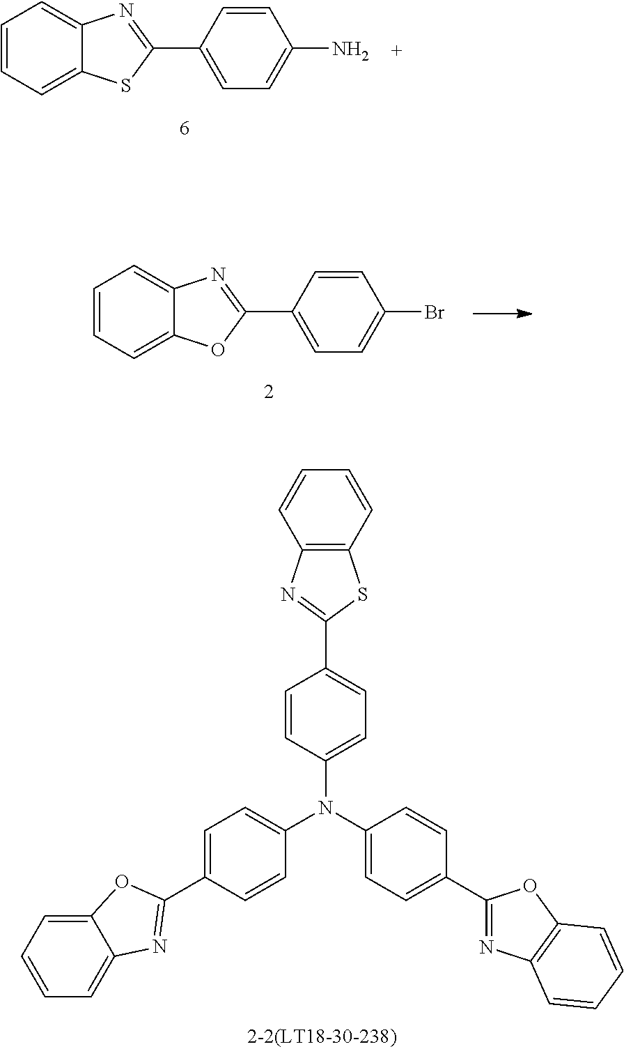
C1=C(C2=NC3=CC=CC=C3S2)C=CC(N)=C1.C1=C(C2=NC3=CC=CC=C3O2)C=CC(Br)=C1.C1=CC=C2C(=C1)N=C(C1=CC=C(N(C3=CC=C(C4=NC5=C(S4)C=CC=C5)C=C3)C3=CC=C(C4=NC5=C(O4)C=CC=C5)C=C3)C=C1)O2
